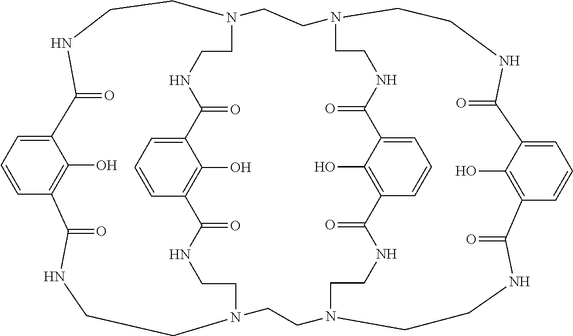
C12=CC=CC(=C1O)C(=O)NCCN1CCNC(=O)C3=C(O)C(=CC=C3)C(=O)NCCN(CCNC2=O)CCN2CCNC(=O)C3=CC=CC(=C3O)C(=O)NCCN(CCNC(=O)C3=C(O)C(=CC=C3)C(=O)NCC2)CC1
